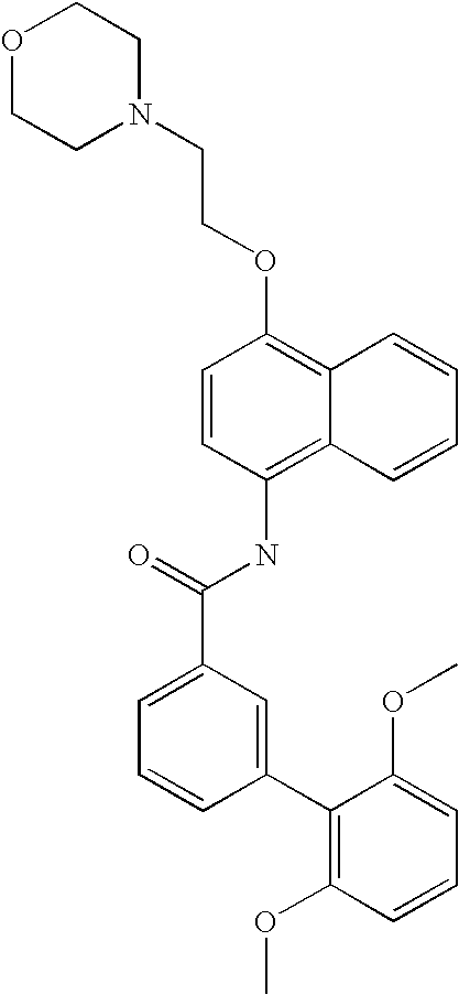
O1CCN(CCOC2=C3C(=C(NC(C4=CC=CC(C5=C(OC)C=CC=C5OC)=C4)=O)C=C2)C=CC=C3)CC1
